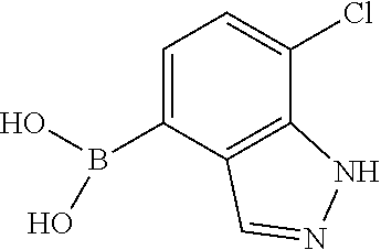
OB(O)C1=CC=C(Cl)C2=C1C=NN2
